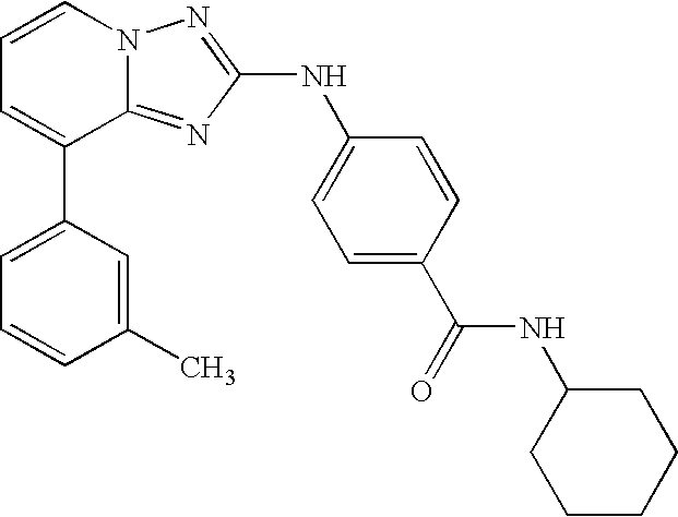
C1=C(C2=CC=CN3C2=NC(NC2=CC=C(C(=O)NC4CCCCC4)C=C2)=N3)C=C(C)C=C1
